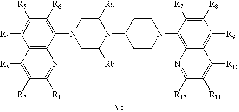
C12=C(C(N3CC([Rb])N(C4CCN(C5=C6C(=C([R9])C([R8])=C5[R7])C([R10])=C([R11])C([R12])=N6)CC4)C([Ra])C3)=C([R6])C([R5])=C1[R4])N=C([R1])C([R2])=C2[R3]
